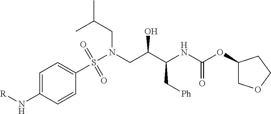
C1=C(N[R])C=CC(S(N(CC(C(NC(=O)OC2COCC2)C[Ph])O)CC(C)C)(=O)=O)=C1
